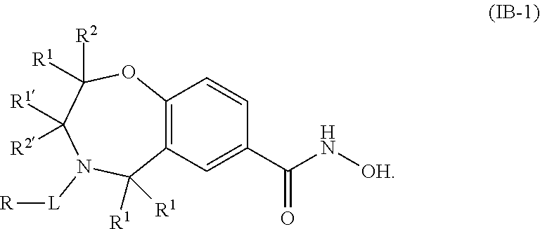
[L](N1C([R1])([R2])C([R2])([R1])OC2=C(C=C(C(N[OH])=O)C=C2)C1([R1])[R1])[R]
